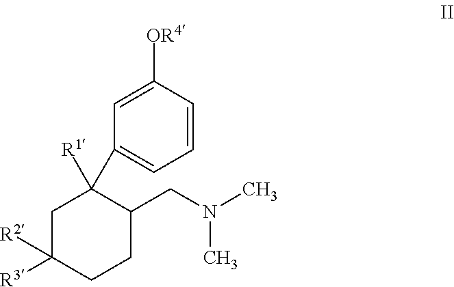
C1C([R3])([R2])CCC(CN(C)C)C1(C1=CC=CC([OR4])=C1)[R1]
